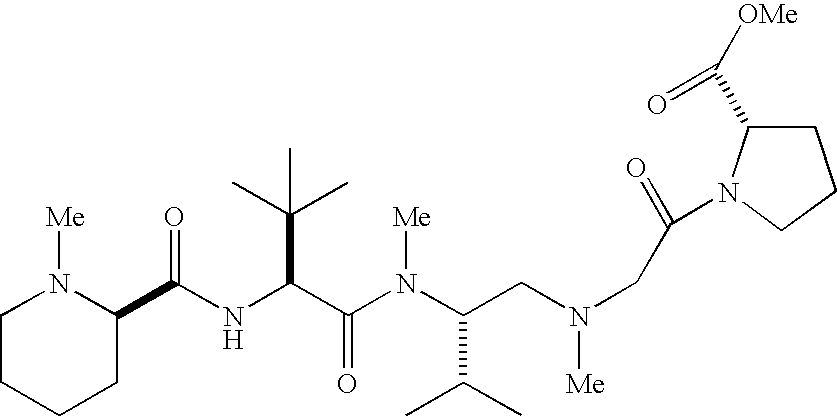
N(C(C(N(C(C(C)C)CN([Me])CC(N1C(C([OMe])=O)CCC1)=O)[Me])=O)C(C)(C)C)C(=O)C1N([Me])CCCC1
